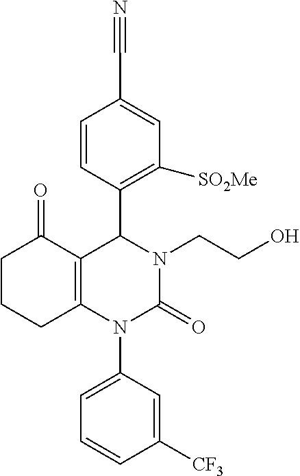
C1=CC(C2C3=C(N(C4=CC=CC([CF3])=C4)C(=O)N2CCO)CCCC3=O)=C([SO2Me])C=C1C#N
